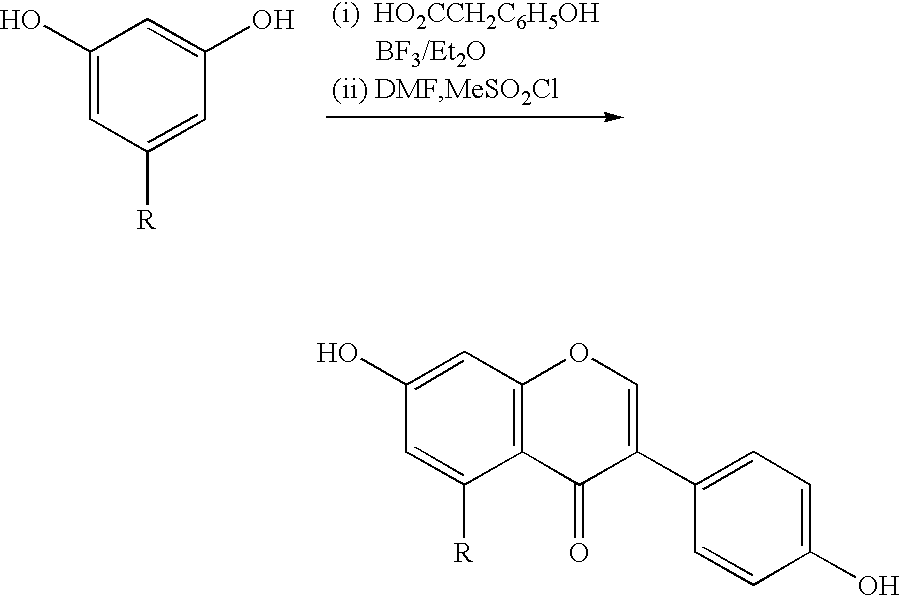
C12=C(C([R])=CC(O)=C1)C(=O)C(C1=CC=C(O)C=C1)=CO2.C1(O)=CC([R])=CC(O)=C1
